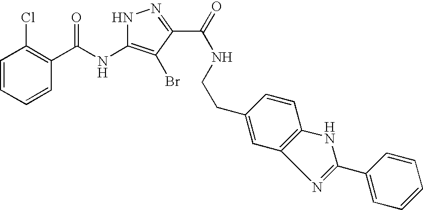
C1=CC=CC(C(NC2=C(Br)C(C(=O)NCCC3=CC4=C(C=C3)NC(C3=CC=CC=C3)=N4)=NN2)=O)=C1Cl
